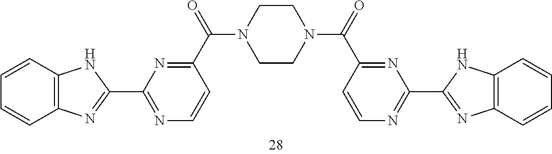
C1=CC2=C(C=C1)N=C(C1=NC=CC(C(=O)N3CCN(C(=O)C4=NC(C5=NC6=C(N5)C=CC=C6)=NC=C4)CC3)=N1)N2
